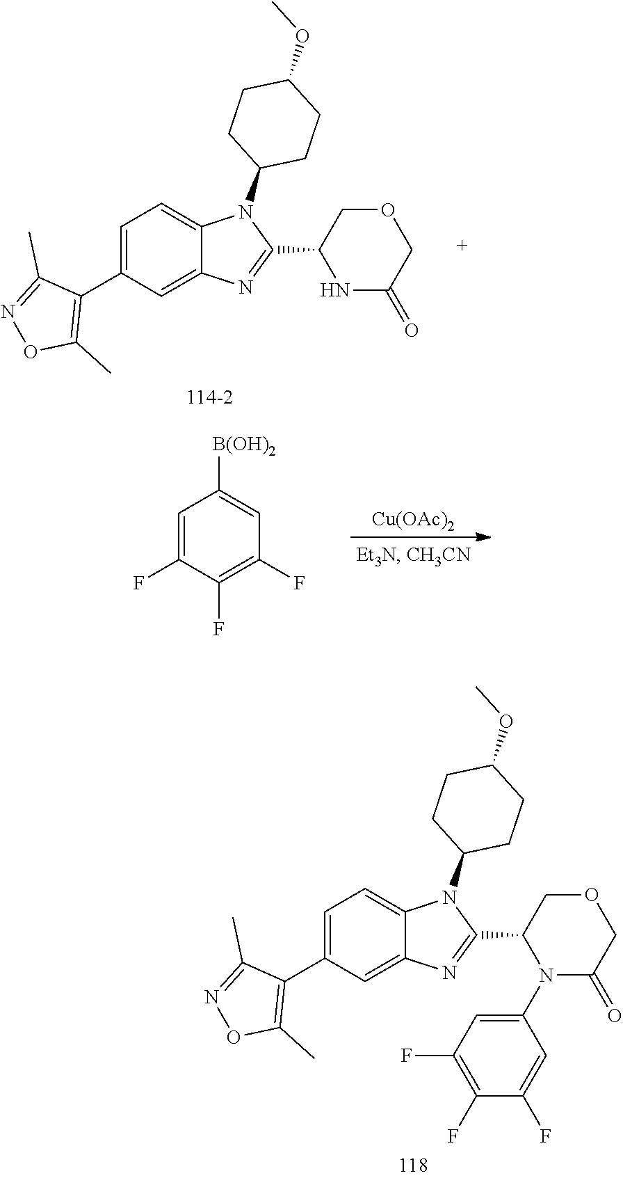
C1(C2N(C3=CC(F)=C(F)C(F)=C3)C(=O)COC2)=NC2=CC(C3=C(C)ON=C3C)=CC=C2N1C1CCC(OC)CC1.C1(C2NC(=O)COC2)=NC2=CC(C3=C(C)ON=C3C)=CC=C2N1C1CCC(OC)CC1.C1=C(F)C(F)=C(F)C=C1[B(OH)2].[Cu(OAc)2]
